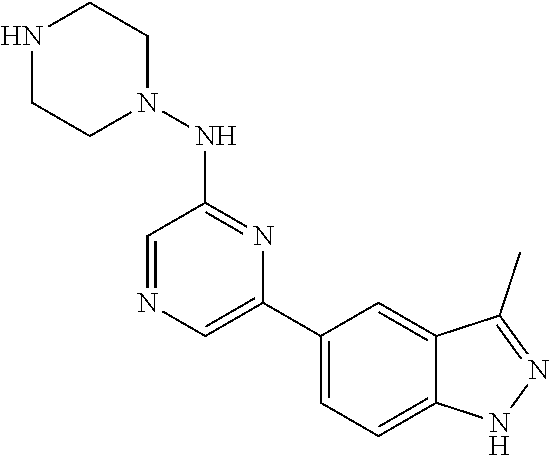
C1(C2=CN=CC(NN3CCNCC3)=N2)=CC=C2C(=C1)C(C)=NN2
